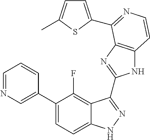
C1=C(C2=CC=C3C(=C2F)C(C2=NC4=C(N2)C=CN=C4C2=CC=C(C)S2)=NN3)C=CC=N1
